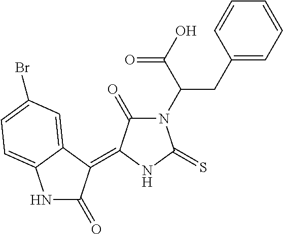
C1(CC(C(O)=O)N2C(=O)C(=C3C(=O)NC4=CC=C(Br)C=C34)NC2=S)=CC=CC=C1
